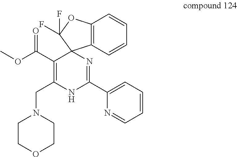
C1=CC=C(C2=NC3(C4=C(C=CC=C4)OC3(F)F)C(C(OC)=O)=C(CN3CCOCC3)N2)N=C1
